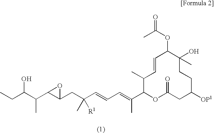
C1(C)C(C(=CC=CC(CC2C(C(C(CC)O)C)O2)(C)[R1])C)OC(=O)CC([OP1])CCC(C)(O)C(OC(C)=O)C=C1
